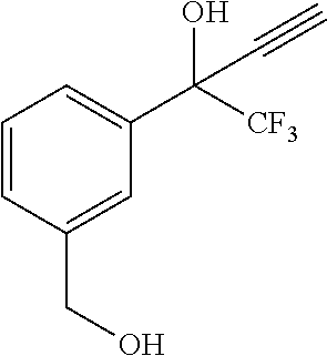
C(O)(C#C)(C1=CC=CC(CO)=C1)[CF3]
